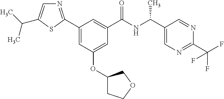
C1=C(OC2CCOC2)C=C(C2=NC=C(C(C)C)S2)C=C1C(NC(C1=CN=C(C(F)(F)F)N=C1)C)=O
